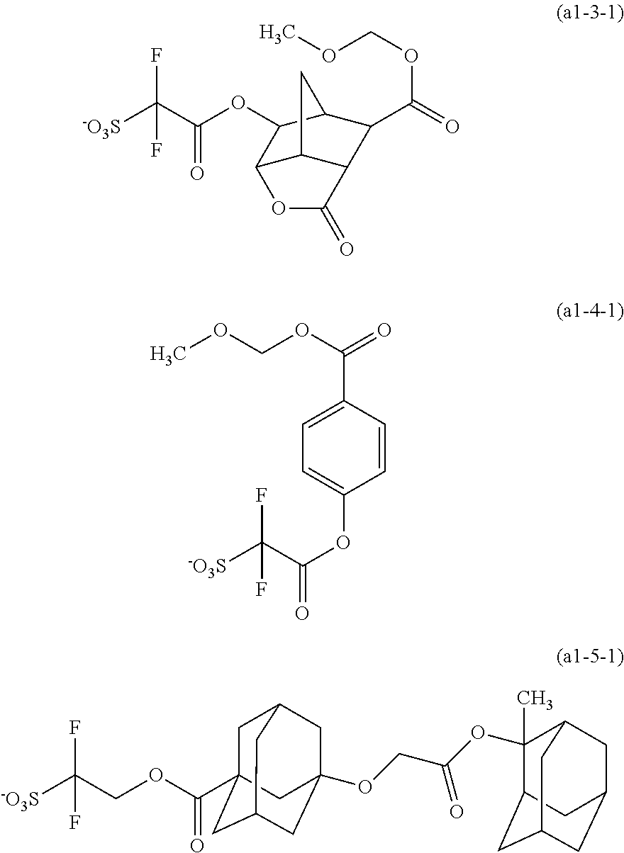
C12C3C(C(C(=O)OCOC)C(C1OC(C([-O3S])(F)F)=O)C3)C(=O)O2.C1=CC(C(OCOC)=O)=CC=C1OC(=O)C([-O3S])(F)F.C1C2(C(OCC([-O3S])(F)F)=O)CC3CC(OCC(OC4(C)C5CC6CC(CC4C6)C5)=O)(CC1C3)C2
